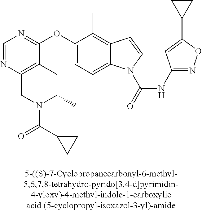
O(C1=CC=C2C(=C1C)C=CN2C(=O)NC1=NOC(C2CC2)=C1)C1=NC=NC2=C1CC(C)N(C(C1CC1)=O)C2
